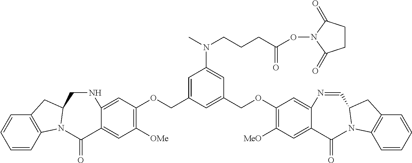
C12=C(C=CC=C1)N1C(C2)CNC2=CC(OCC3=CC(N(CCCC(ON4C(=O)CCC4=O)=O)C)=CC(COC4=C([MeO])C=C5C(=C4)N=CC4N(C6=C(C=CC=C6)C4)C5=O)=C3)=C([OMe])C=C2C1=O
